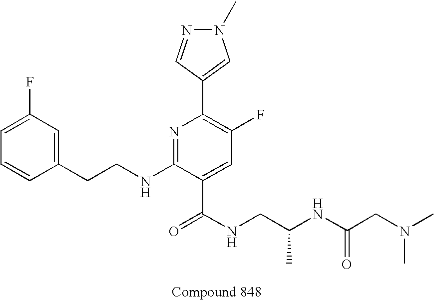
C1=CC(CCNC2=NC(C3=CN(C)N=C3)=C(F)C=C2C(NCC(NC(CN(C)C)=O)C)=O)=CC(F)=C1
